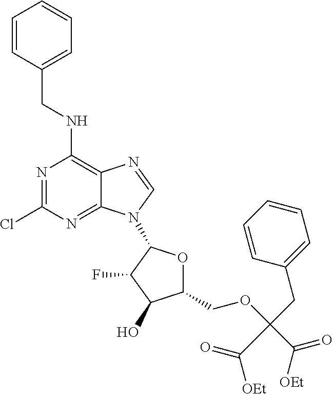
N1=C(Cl)N=C2C(=C1NCC1=CC=CC=C1)N=CN2C1OC(COC(C([OEt])=O)(CC2=CC=CC=C2)C(=O)[OEt])C(O)C1F
